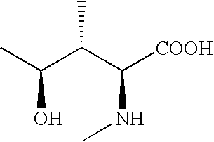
C([COOH])(C(C(C)O)C)NC
